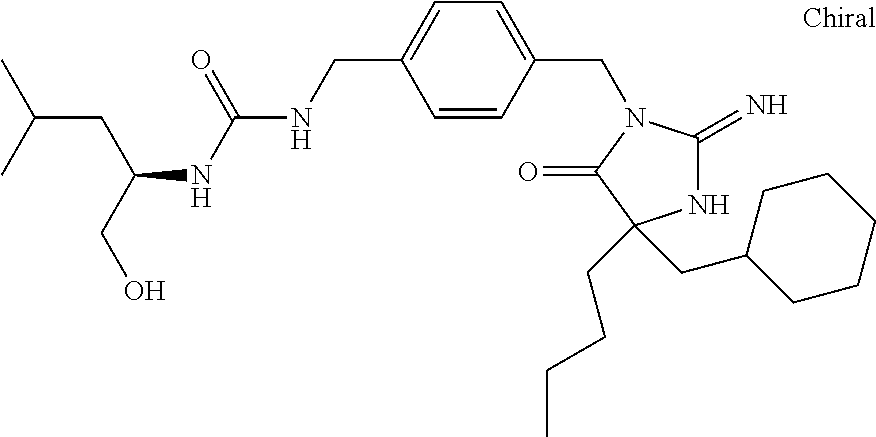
N1C(=N)N(CC2=CC=C(CNC(NC(CO)CC(C)C)=O)C=C2)C(=O)C1(CCCC)CC1CCCCC1
